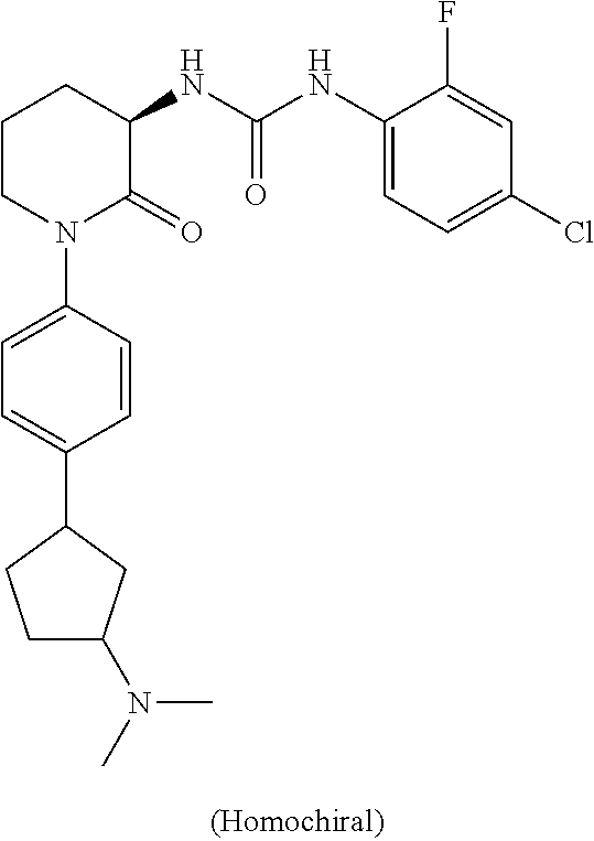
C1CN(C2=CC=C(C3CCC(N(C)C)C3)C=C2)C(=O)C(NC(NC2=CC=C(Cl)C=C2F)=O)C1
